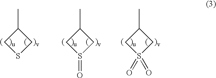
C1(C)CSC1.C1(C)CS(=O)C1.C1(C)CS(=O)(=O)C1
